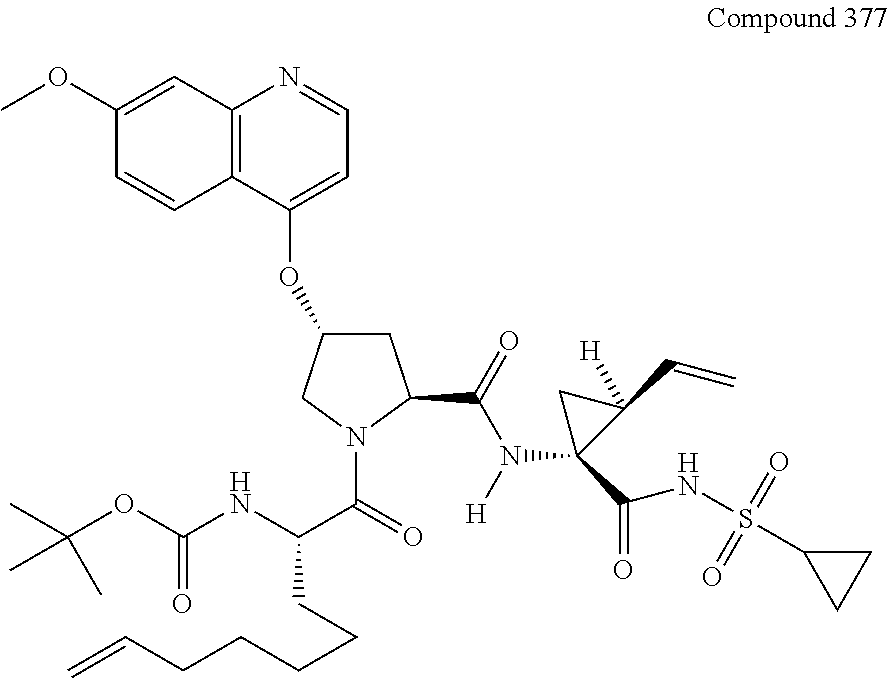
C12=C(C(OC3CC(C(N(C4(C(NS(C5CC5)(=O)=O)=O)C(C=C)([H])C4)[H])=O)N(C(=O)C(NC(OC(C)(C)C)=O)CCCCCC=C)C3)=CC=N1)C=CC(OC)=C2
